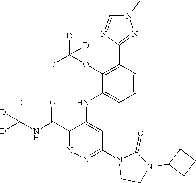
C1(C(NC([D])([D])[D])=O)=NN=C(N2CCN(C3CCC3)C2=O)C=C1NC1=CC=CC(C2=NN(C)C=N2)=C1OC([D])([D])[D]
